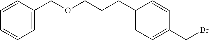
O(CCCC1=CC=C(CBr)C=C1)CC1=CC=CC=C1
